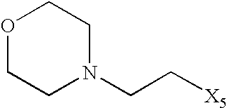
O1CCN(CC[X5])CC1
